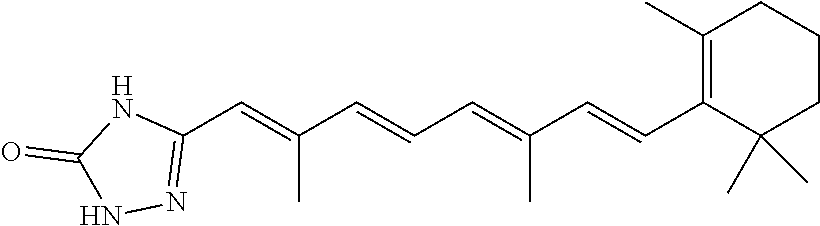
C1(C=C(C=CC=C(C=CC2=C(C)CCCC2(C)C)C)C)=NNC(=O)N1
